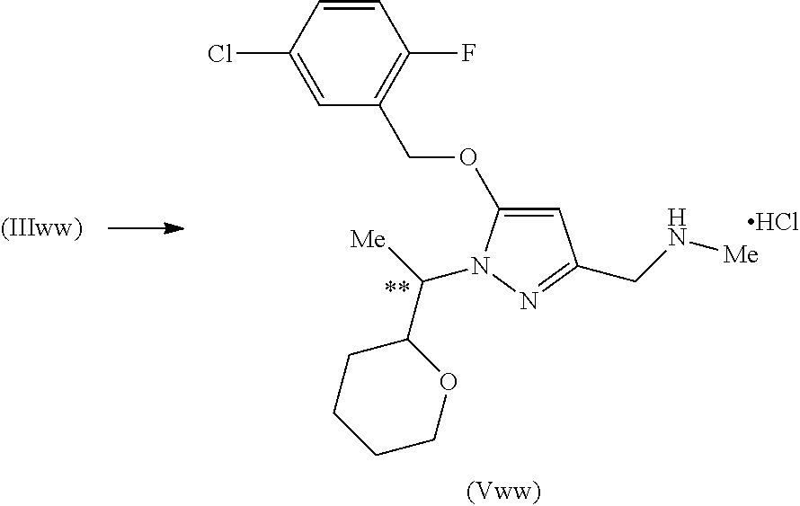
C1=C(OCC2=C(F)C=CC(Cl)=C2)N(C([Me])C2CCCCO2)N=C1CN[Me].Cl
